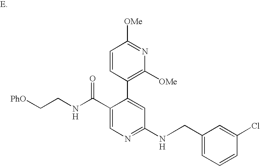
C1=CC(C2=CC(NCC3=CC=CC(Cl)=C3)=NC=C2C(NCC[PhO])=O)=C([OMe])N=C1[OMe]
